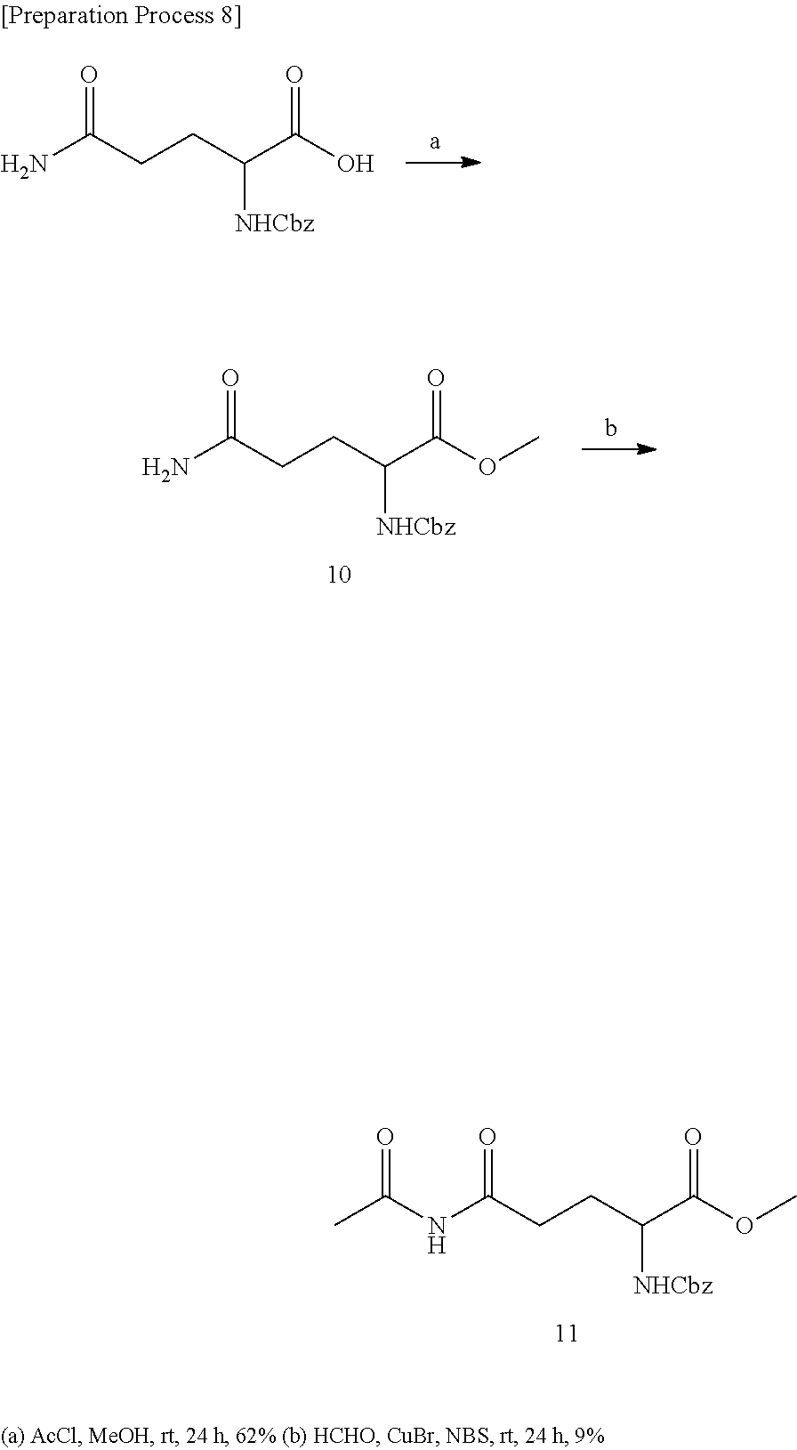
NC(CCC(C(OC)=O)[NHCbz])=O.N(C(CCC(C(OC)=O)[NHCbz])=O)C(C)=O.NC(CCC(C(O)=O)[NHCbz])=O
